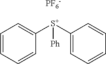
C1=CC=CC([S+](C2=CC=CC=C2)[Ph])=C1.[PF6-]
